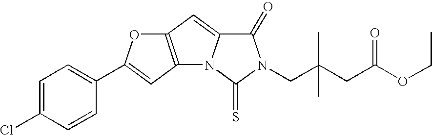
C1=C(Cl)C=CC(C2=CC3=C(C=C4N3C(=S)N(CC(CC(OCC)=O)(C)C)C4=O)O2)=C1
